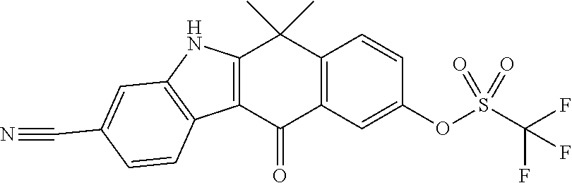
C12=C(C=C(OS(C(F)(F)F)(=O)=O)C=C1)C(=O)C1=C(C2(C)C)NC2=C1C=CC(C#N)=C2
